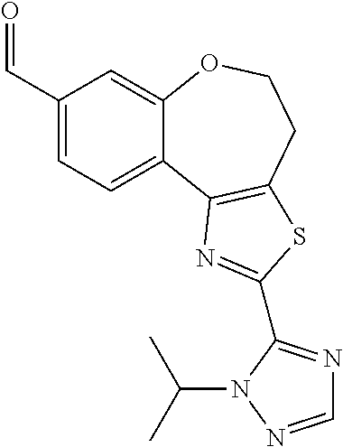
C1(C=O)=CC=C2C(=C1)OCCC1=C2N=C(C2=NC=NN2C(C)C)S1
